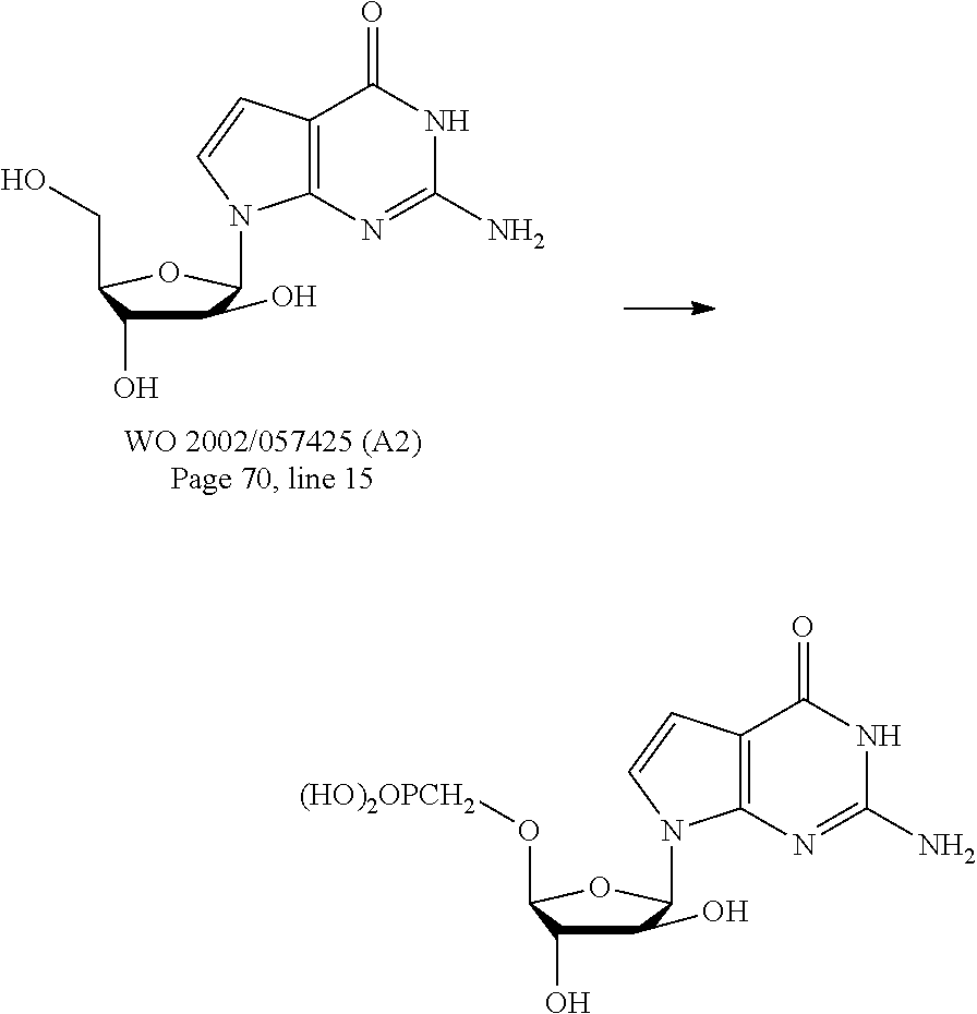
C1(O)C(O)C(CO)OC1N1C2=C(C(=O)NC(N)=N2)C=C1.C1(O)C(O)C(O[(HO)2OPCH2])OC1N1C2=C(C(=O)NC(N)=N2)C=C1
